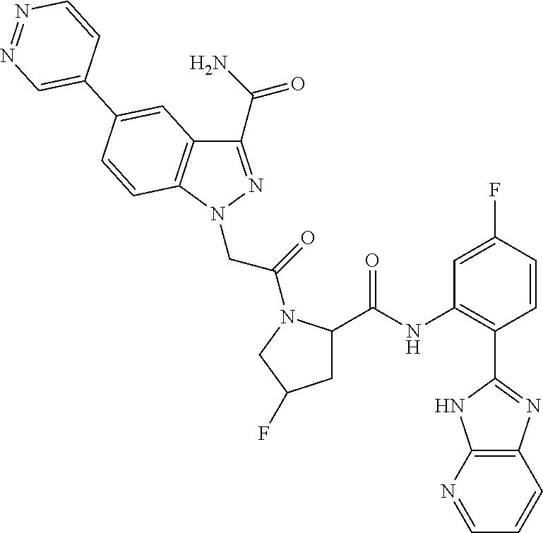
C1(C(N)=O)=NN(CC(=O)N2C(C(=O)NC3=C(C4=NC5=C(N4)N=CC=C5)C=CC(F)=C3)CC(F)C2)C2=C1C=C(C1=CN=NC=C1)C=C2
